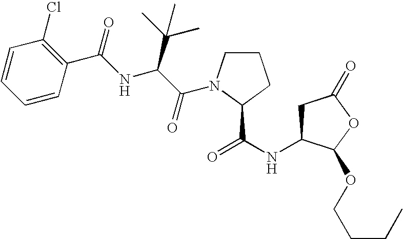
C1C(NC(=O)C2N(C(C(NC(C3=C(Cl)C=CC=C3)=O)C(C)(C)C)=O)CCC2)C(OCCCC)OC1=O
